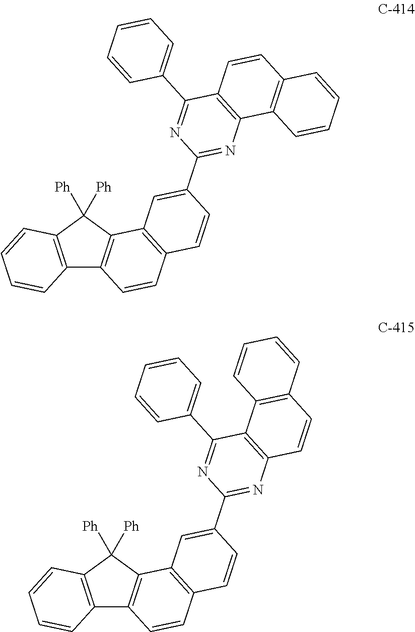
C12=C(C([Ph])([Ph])C3=C1C=CC1=C3C=C(C3=NC4=C(C(C5=CC=CC=C5)=N3)C=CC3=C4C=CC=C3)C=C1)C=CC=C2.C12=C(C([Ph])([Ph])C3=C1C=CC1=C3C=C(C3=NC4=C(C(C5=CC=CC=C5)=N3)C3=C(C=C4)C=CC=C3)C=C1)C=CC=C2
